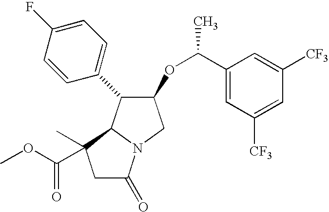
C1C(=O)N2C(C1(C(OC)=O)C)C(C1=CC=C(F)C=C1)C(OC(C1=CC([CF3])=CC([CF3])=C1)C)C2
